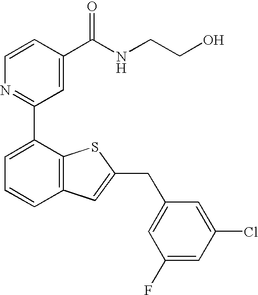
C1=CC(C(NCCO)=O)=CC(C2=CC=CC3=C2SC(CC2=CC(F)=CC(Cl)=C2)=C3)=N1
